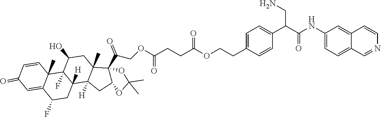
C1=CC2(C)C(=CC1=O)C(F)CC1([H])C2(F)C(O)CC2(C)C1([H])CC1C2(C(COC(CCC(OCCC2=CC=C(C(C(=O)NC3=CC=C4C(=C3)C=CN=C4)CN)C=C2)=O)=O)=O)OC(C)(C)O1
